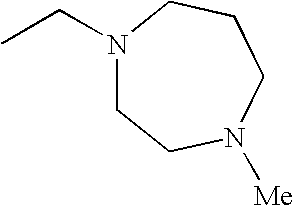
N1(CC)CCN([Me])CCC1
